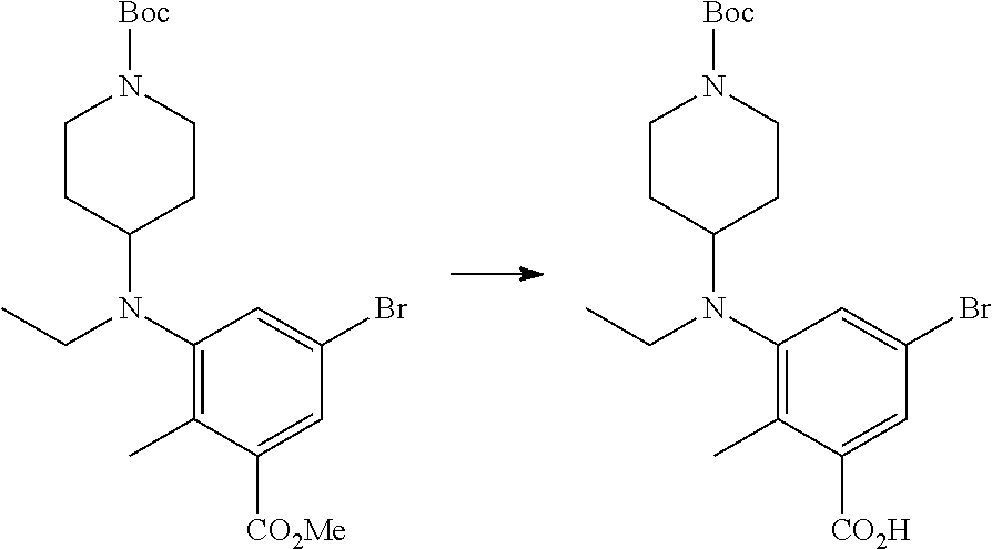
C1(N(C2CCN([Boc])CC2)CC)=C(C)C([CO2Me])=CC(Br)=C1.C1(N(C2CCN([Boc])CC2)CC)=C(C)C([CO2H])=CC(Br)=C1
